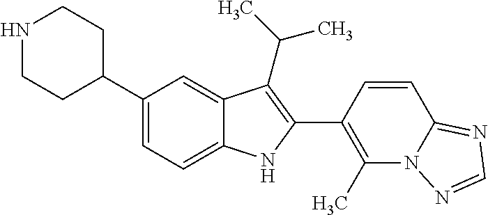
N1CCC(C2=CC=C3C(=C2)C(C(C)C)=C(C2=C(C)N4C(=NC=N4)C=C2)N3)CC1
